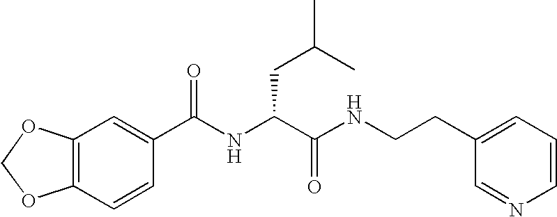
C12=C(C=CC(C(NC(C(NCCC3=CC=CN=C3)=O)CC(C)C)=O)=C1)OCO2
